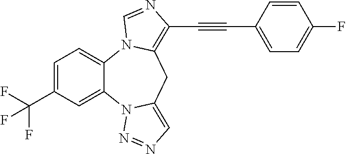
C1=C(C(F)(F)F)C=C2C(=C1)N1C(=C(C#CC3=CC=C(F)C=C3)N=C1)CC1=CN=NN21
